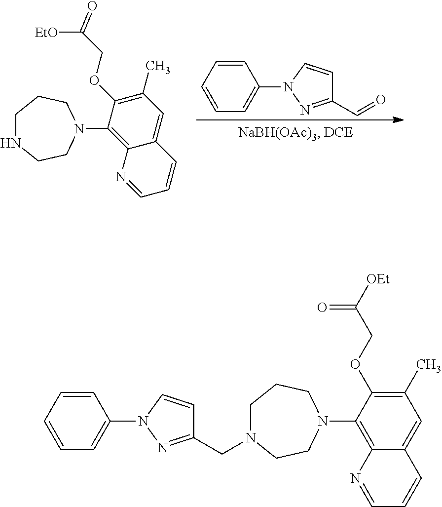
C1=CC=C(N2N=C(C=O)C=C2)C=C1.C1NCCN(C2=C3C(=CC(C)=C2OCC([EtO])=O)C=CC=N3)CC1.C1N(CC2=NN(C3=CC=CC=C3)C=C2)CCN(C2=C3C(=CC(C)=C2OCC(=O)[OEt])C=CC=N3)CC1
